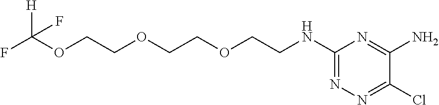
C1(NCCOCCOCCOC(F)([H])F)=NN=C(Cl)C(N)=N1
